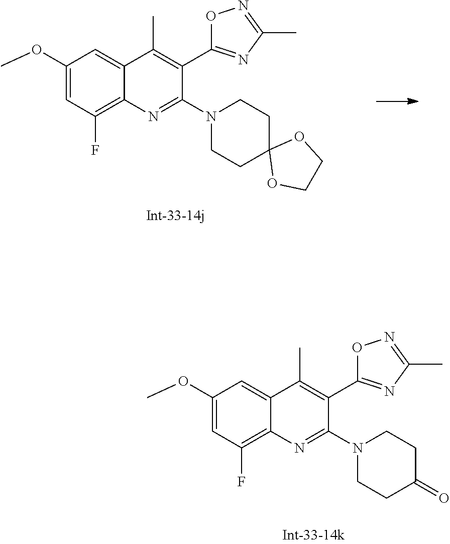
C1(OC)=CC(F)=C2C(=C1)C(C)=C(C1=NC(C)=NO1)C(N1CCC(=O)CC1)=N2.C1(OC)=CC(F)=C2C(=C1)C(C)=C(C1=NC(C)=NO1)C(N1CCC3(CC1)OCCO3)=N2
